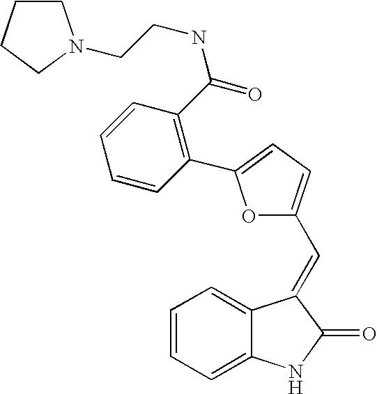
C1=CC=C2C(=C1)C(=CC1=CC=C(C3=C(C(=O)NCCN4CCCC4)C=CC=C3)O1)C(=O)N2
